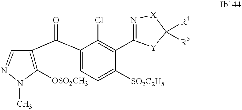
C1([OSO2CH3])=C(C(C2=CC=C([SO2C2H5])C(C3=N[X]C([R4])([R5])[Y]3)=C2Cl)=O)C=NN1C
